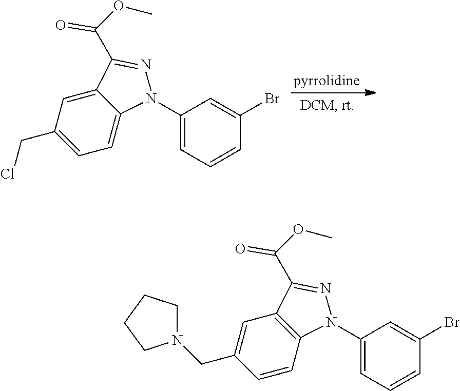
C1(N2C3=C(C=C(CN4CCCC4)C=C3)C(C(OC)=O)=N2)=CC=CC(Br)=C1.[pyrrolidine].C1(N2C3=CC=C(CCl)C=C3C(C(OC)=O)=N2)=CC=CC(Br)=C1
